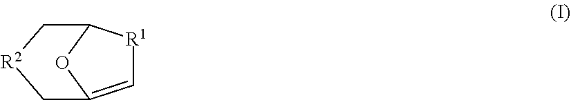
O1C2=C[R1]C1C[R2]C2
